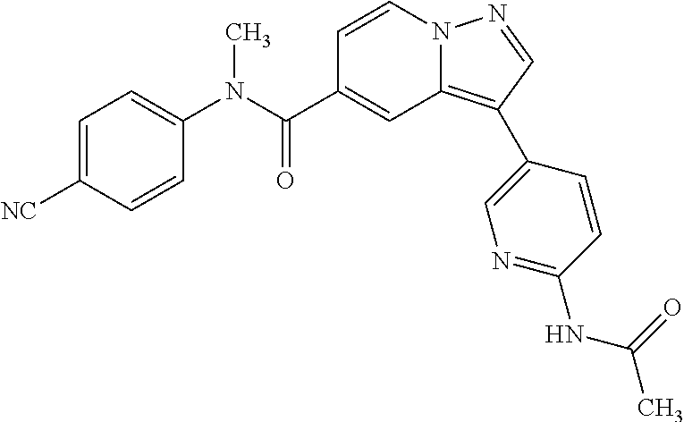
C1=CN2C(=C(C3=CN=C(NC(=O)C)C=C3)C=N2)C=C1C(N(C1=CC=C([NC])C=C1)C)=O
